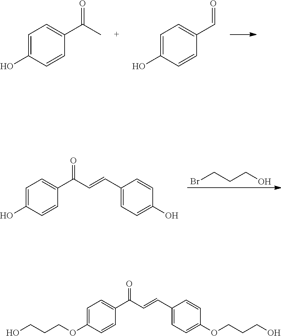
C1=C(O)C=CC(C(=O)C)=C1.C1=C(O)C=CC(C=O)=C1.BrCCCO.C1=C(O)C=CC(C(=O)C=CC2=CC=C(O)C=C2)=C1.C1=C(OCCCO)C=CC(C(=O)C=CC2=CC=C(OCCCO)C=C2)=C1
